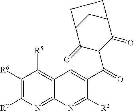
C1([R6])=C([R7])N=C2C(=C1[R5])C=C(C(=O)C1C(=O)C3CC(C1=O)CC3)C([R2])=N2
